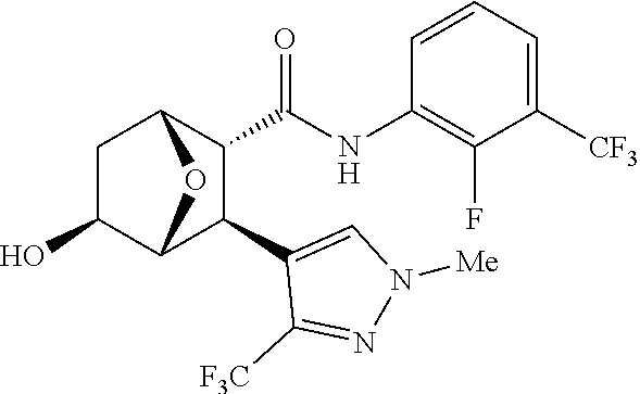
C1C(O)C2C(C3=CN([Me])N=C3[F3C])C(C(=O)NC3=C(F)C([CF3])=CC=C3)C1O2
